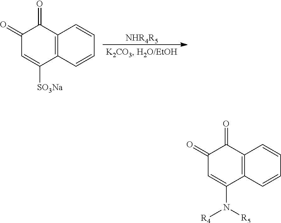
[NHR4R5].C1(=O)C=C([SO3Na])C2=C(C1=O)C=CC=C2.C1(=O)C=C(N([R4])[R5])C2=C(C1=O)C=CC=C2
